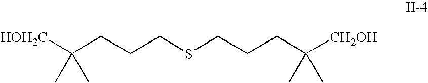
C(CCCSCCCC([CH2OH])(C)C)([CH2OH])(C)C
